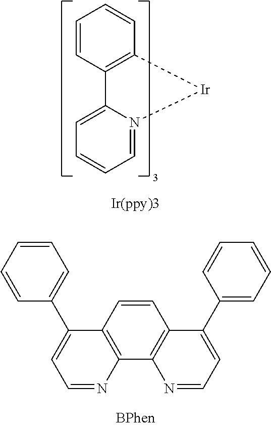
C1=CC2=C(C=C1)[Ir]N1=CC=CC=C21.C1=CC2=C(C3=C1C(C1=CC=CC=C1)=CC=N3)N=CC=C2C1=CC=CC=C1
